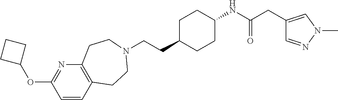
C(CC1CCC(NC(=O)CC2=CN(C)N=C2)CC1)N1CCC2=C(N=C(OC3CCC3)C=C2)CC1
